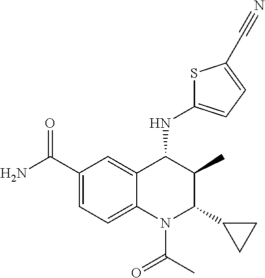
C1(C(=O)N)=CC=C2C(=C1)C(NC1=CC=C(C#N)S1)C(C)C(C1CC1)N2C(C)=O
